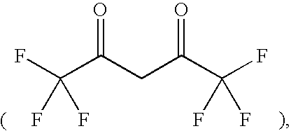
O=C(CC(C(F)(F)F)=O)C(F)(F)F
